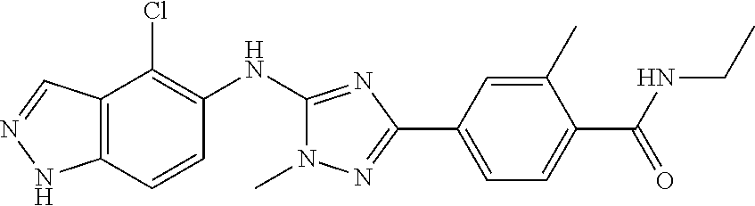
C12=C(C=CC(NC3=NC(C4=CC=C(C(NCC)=O)C(C)=C4)=NN3C)=C1Cl)NN=C2
